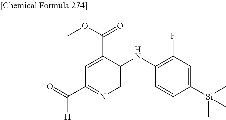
C1(C(=O)[H])=NC=C(NC2=C(F)C=C([Si](C)(C)C)C=C2)C(C(OC)=O)=C1
